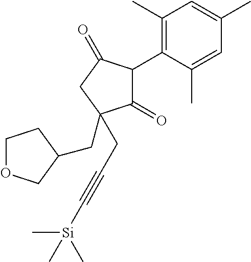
C1(=O)C(C2=C(C)C=C(C)C=C2C)C(=O)CC1(CC1COCC1)CC#C[Si](C)(C)C
